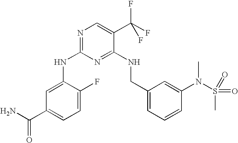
C1(NC2=NC=C(C(F)(F)F)C(NCC3=CC=CC(N(S(C)(=O)=O)C)=C3)=N2)=CC(C(N)=O)=CC=C1F
